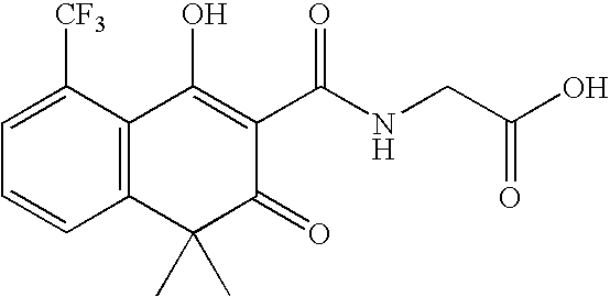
C1=C([CF3])C2=C(C=C1)C(C)(C)C(=O)C(C(NCC(O)=O)=O)=C2O
